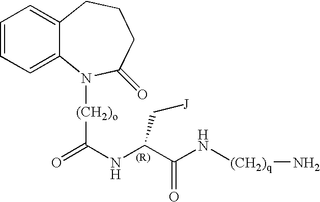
C1=CC=C2C(=C1)N([(CH2)o]C(=O)NC(C(N[(CH2)q]N)=O)C[J])C(=O)CCC2
